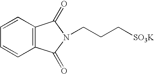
C1=CC2=C(C=C1)C(=O)N(CCC[SO3K])C2=O
